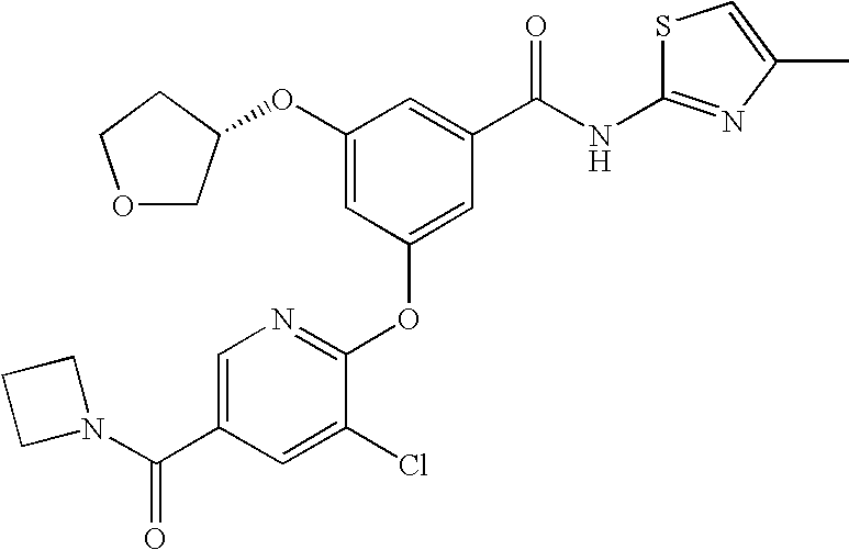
C1(OC2COCC2)=CC(OC2=NC=C(C(N3CCC3)=O)C=C2Cl)=CC(C(NC2=NC(C)=CS2)=O)=C1
